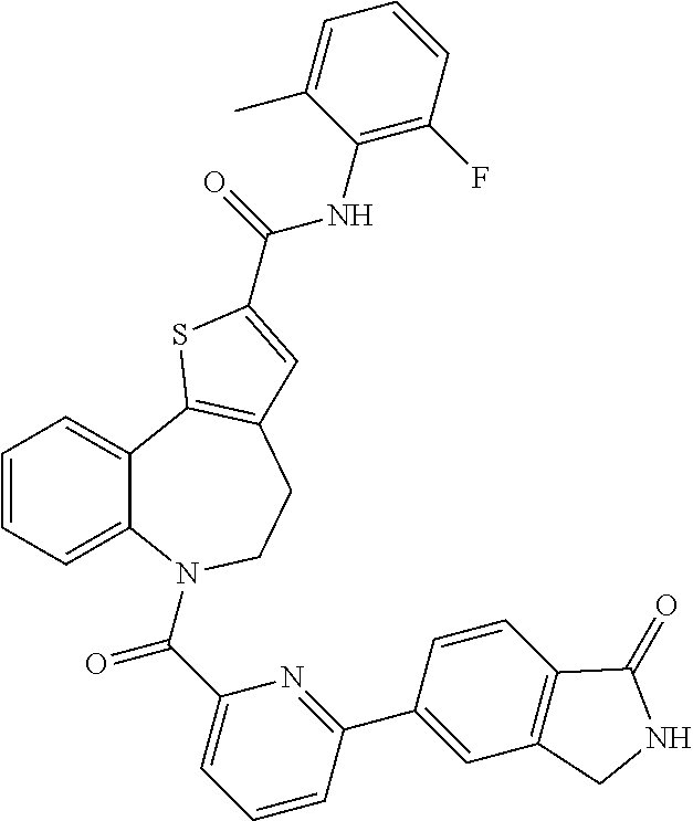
C1=CC=C2C(=C1)C1=C(CCN2C(C2=CC=CC(C3=CC4=C(C=C3)C(=O)NC4)=N2)=O)C=C(C(=O)NC2=C(F)C=CC=C2C)S1
